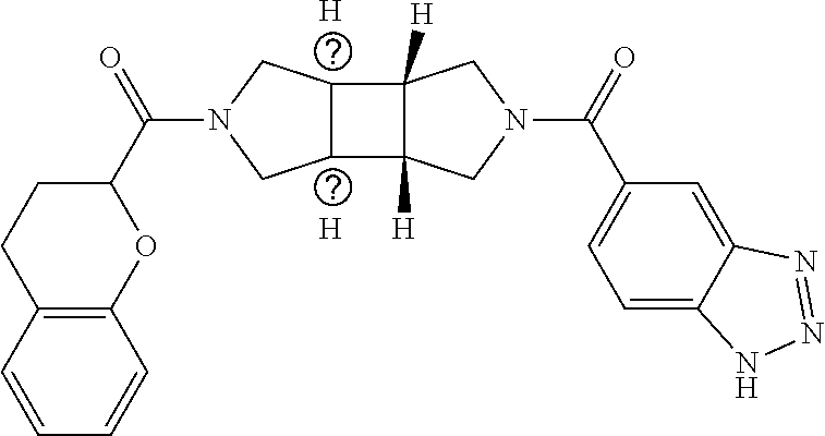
[H].[H].C1C(C(N2CC3C(C4([H])C3([H])CN(C(C3=CC=C5C(=C3)N=NN5)=O)C4)C2)=O)OC2=C(C1)C=CC=C2
